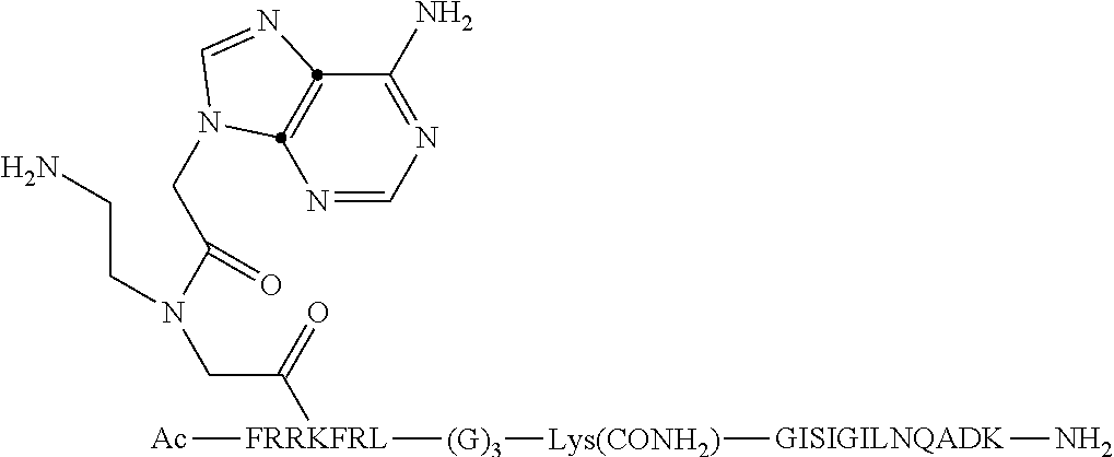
N1=CN=C(N)C2=C1N(CC(N(CCN)CC(=O)[FRRKFRL]([Ac])[(G)3][Lys(CONH2)][GISIGILNQADK]N)=O)C=N2
